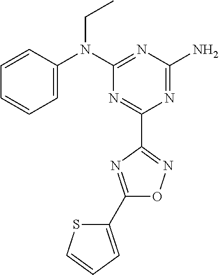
C1=CC(N(C2=NC(N)=NC(C3=NOC(C4=CC=CS4)=N3)=N2)CC)=CC=C1
